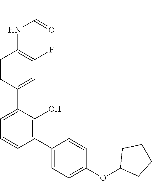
C1=CC(C2=CC=CC(C3=CC=C(OC4CCCC4)C=C3)=C2O)=CC(F)=C1NC(C)=O
